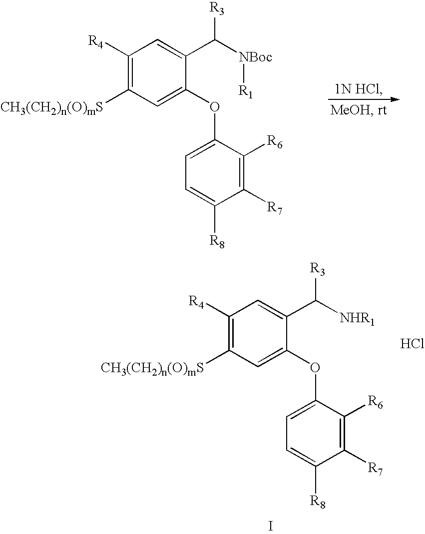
C1([R4])=C([CH3(CH2)n(O)mS])C=C(OC2=CC=C([R8])C([R7])=C2[R6])C(C([NBoc][R1])[R3])=C1.C1([R4])=C([CH3(CH2)n(O)mS])C=C(OC2=CC=C([R8])C([R7])=C2[R6])C(C([NHR1])[R3])=C1.Cl.I
